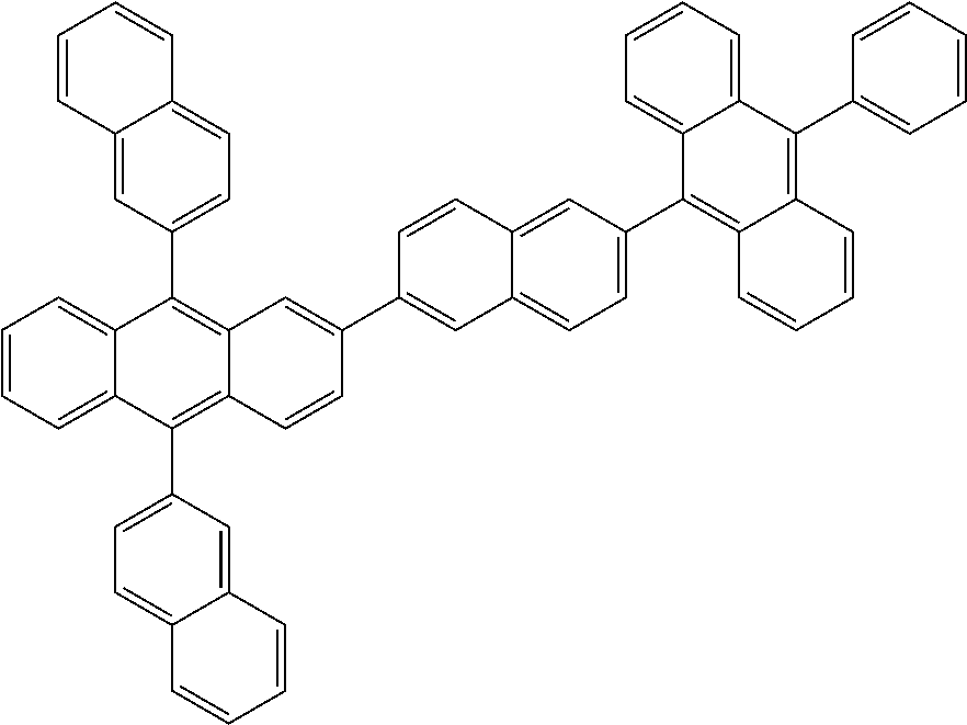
C1=CC=C2C(=C1)C(C1=CC=C3C(=C1)C=CC=C3)=C1C(=C2C2=CC=C3C(=C2)C=CC=C3)C=CC(C2=CC3=CC=C(C4=C5C(=C(C6=CC=CC=C6)C6=CC=CC=C64)C=CC=C5)C=C3C=C2)=C1
